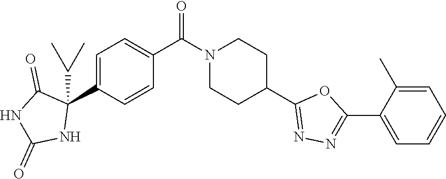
C1=C(C2(C(C)C)C(=O)NC(=O)N2)C=CC(C(N2CCC(C3=NN=C(C4=CC=CC=C4C)O3)CC2)=O)=C1
